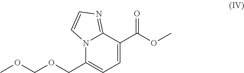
C12=NC=CN1C(COCOC)=CC=C2C(OC)=O
